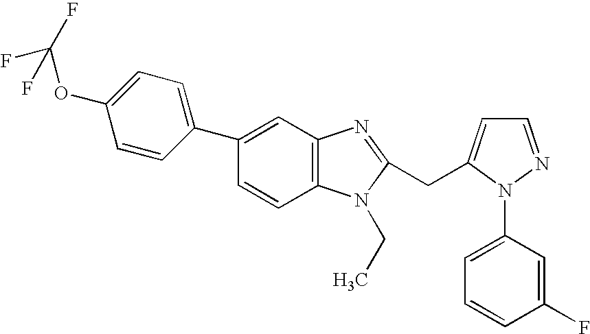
C1(C2=CC3=C(C=C2)N(CC)C(CC2=CC=NN2C2=CC=CC(F)=C2)=N3)=CC=C(OC(F)(F)F)C=C1
